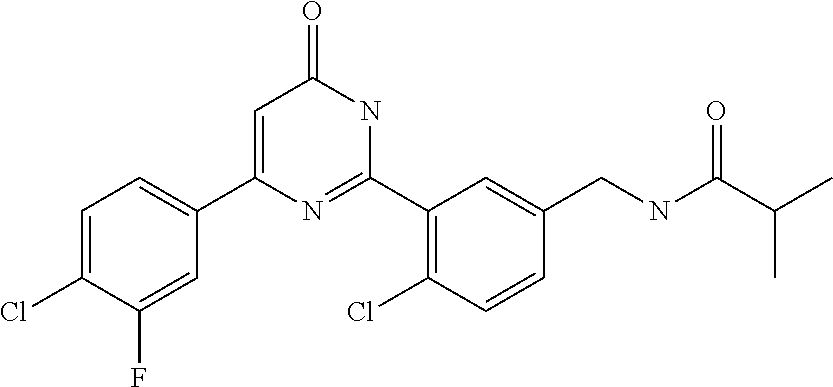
C1=C(Cl)C(F)=CC(C2=CC(=O)NC(C3=C(Cl)C=CC(CNC(C(C)C)=O)=C3)=N2)=C1
